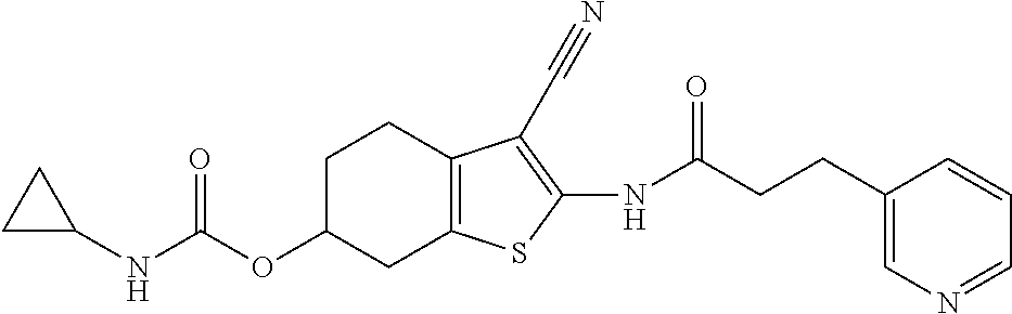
C1(NC(OC2CC3=C(CC2)C(C#N)=C(NC(CCC2=CN=CC=C2)=O)S3)=O)CC1
